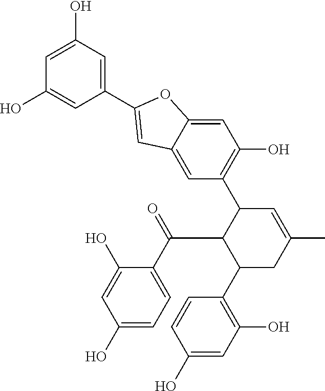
C1(C2=CC3=CC(C4C(C(C5=CC=C(O)C=C5O)=O)C(C5=C(O)C=C(O)C=C5)CC(C)=C4)=C(O)C=C3O2)=CC(O)=CC(O)=C1
